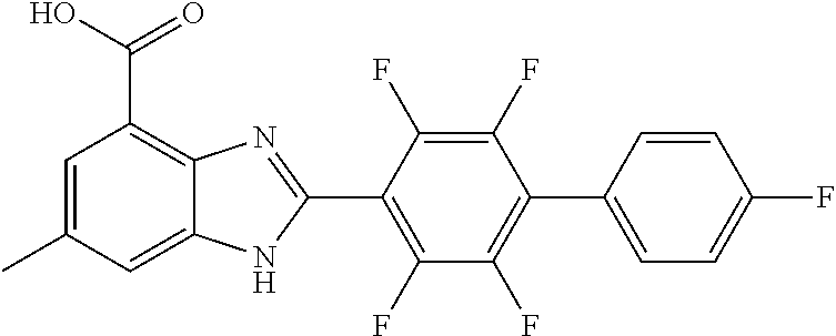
C1(F)=C(C2=NC3=C(C(O)=O)C=C(C)C=C3N2)C(F)=C(F)C(C2=CC=C(F)C=C2)=C1F
